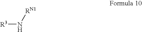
[R3]N[RN1]
